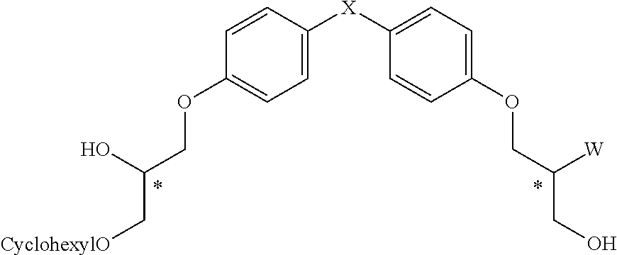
C1=CC([X]C2=CC=C(OCC([W])CO)C=C2)=CC=C1OCC(O)C[CyclohexylO]
